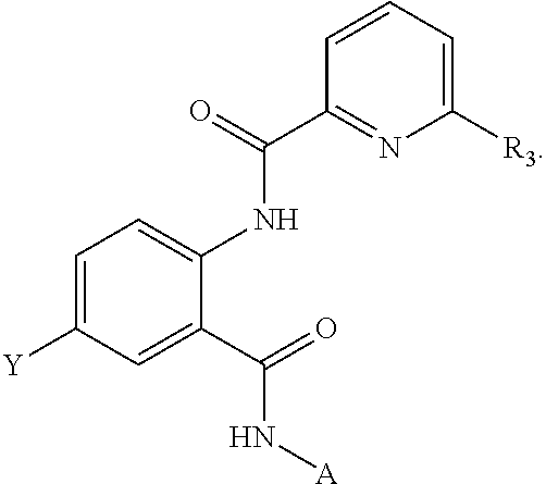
C1=C([Y])C=C(C(=O)N[A])C(NC(C2=NC([R3])=CC=C2)=O)=C1
